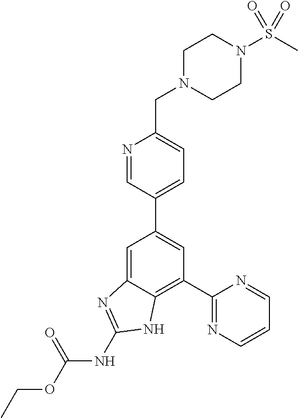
C1(C2=NC=CC=N2)=C2C(=CC(C3=CC=C(CN4CCN(S(C)(=O)=O)CC4)N=C3)=C1)N=C(NC(OCC)=O)N2
